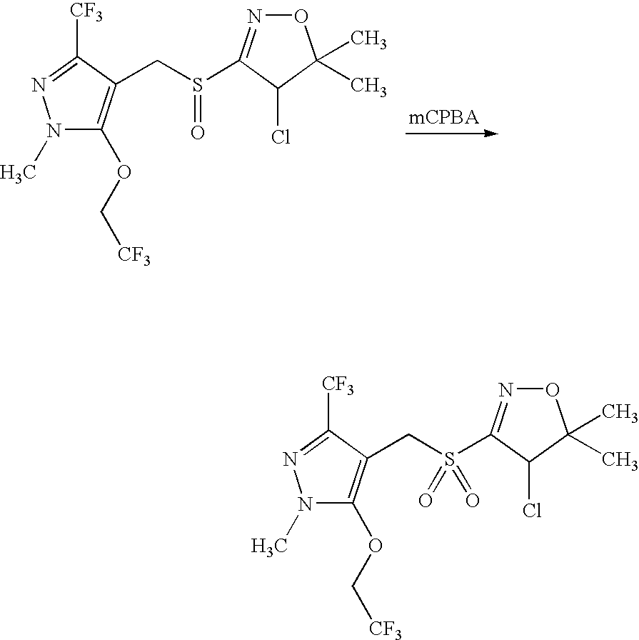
N1(C)C(OC[CF3])=C(CS(C2=NOC(C)(C)C2Cl)=O)C([CF3])=N1.N1(C)C(OC[CF3])=C(CS(C2=NOC(C)(C)C2Cl)(=O)=O)C([CF3])=N1
